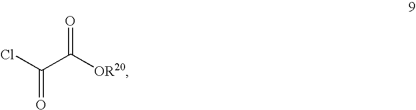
ClC(C([OR20])=O)=O
